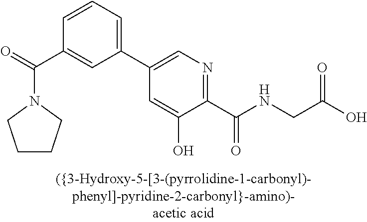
C1=CC(C(=O)N2CCCC2)=CC(C2=CN=C(C(NCC(O)=O)=O)C(O)=C2)=C1
